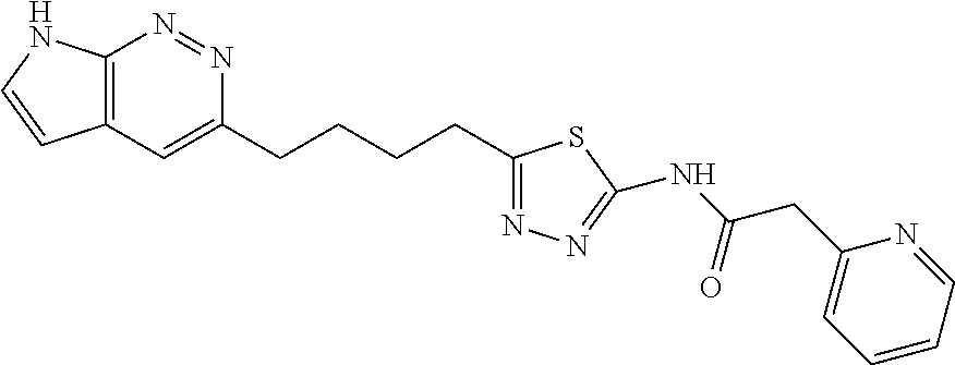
C12=C(C=C(CCCCC3=NN=C(NC(CC4=CC=CC=N4)=O)S3)N=N1)C=CN2
